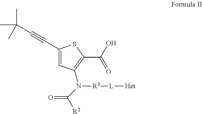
C1(C#CC(C)(C)C)=CC(N(C([R2])=O)[R3][L][Het])=C(C(O)=O)S1
